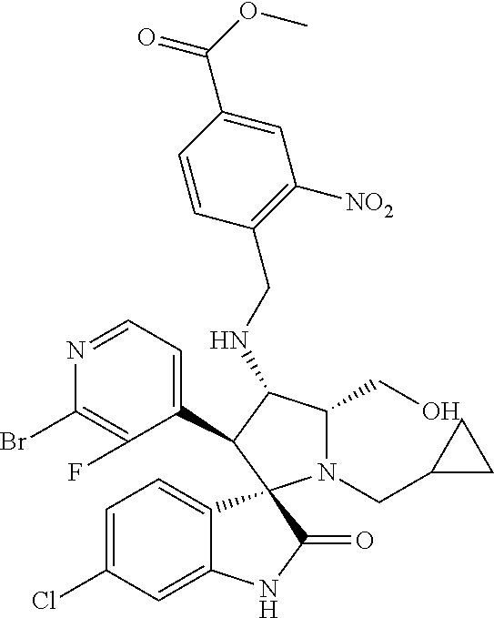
C1=C(Cl)C=C2C(=C1)C1(C(=O)N2)N(CC2CC2)C(CO)C(NCC2=C([NO2])C=C(C(OC)=O)C=C2)C1C1=CC=NC(Br)=C1F
